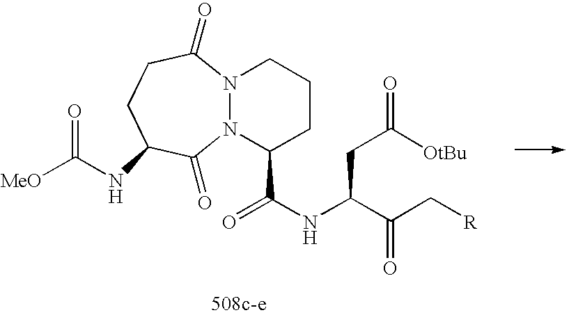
N12N(C(=O)CCC(NC([MeO])=O)C1=O)CCCC2C(NC(C(C[R])=O)CC([OtBu])=O)=O
